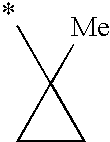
C1(C)([Me])CC1
